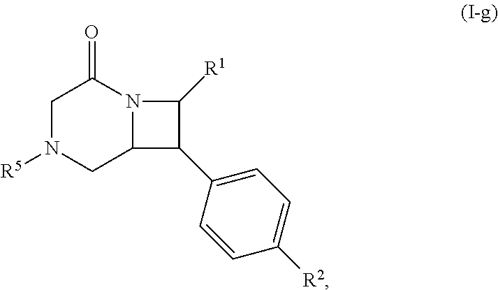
C12N(C([R1])C1C1=CC=C([R2])C=C1)C(=O)CN([R5])C2
